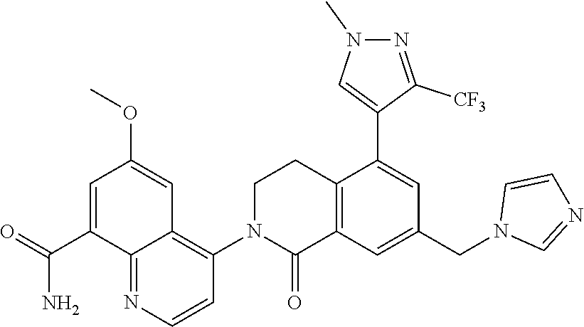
C1N(C2=C3C(=NC=C2)C(C(N)=O)=CC(OC)=C3)C(=O)C2=C(C1)C(C1=CN(C)N=C1[CF3])=CC(CN1C=NC=C1)=C2
